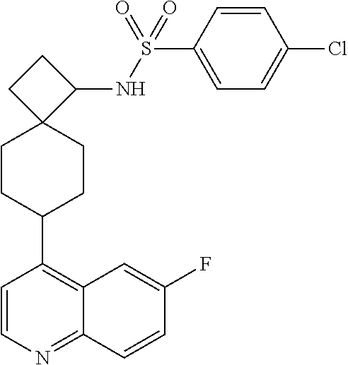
C1=CN=C2C(=C1C1CCC3(CC1)C(NS(C1=CC=C(Cl)C=C1)(=O)=O)CC3)C=C(F)C=C2
